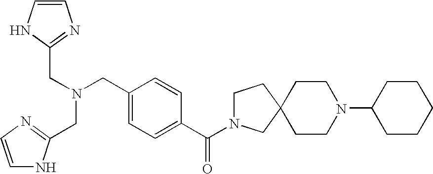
C1=CNC(CN(CC2=CC=C(C(N3CCC4(C3)CCN(C3CCCCC3)CC4)=O)C=C2)CC2=NC=CN2)=N1
